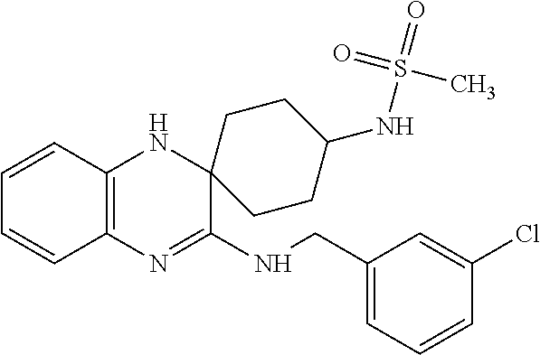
C1=CC2=C(C=C1)N=C(NCC1=CC=CC(Cl)=C1)C1(N2)CCC(NS(=O)(=O)C)CC1
